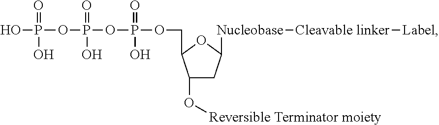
C1(O[Reversible Terminator moiety])CC([Nucleobase][Cleavable linker][Label])OC1COP(OP(OP(O)(=O)O)(=O)O)(=O)O
